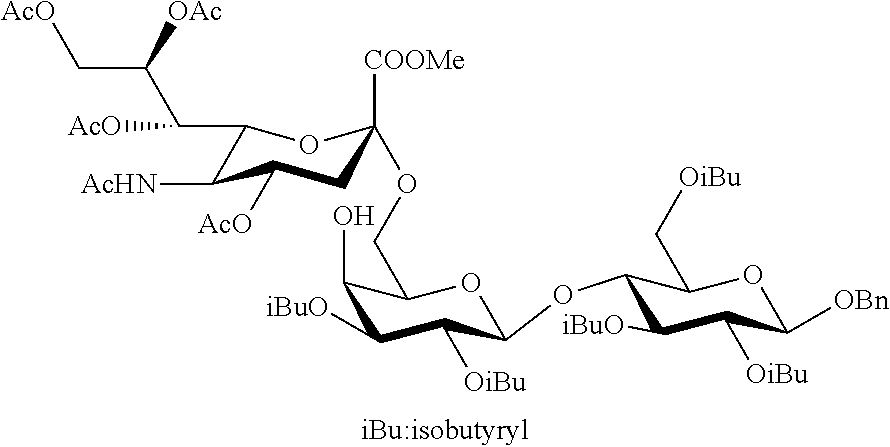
C1(C([AcO])C([OAc])C[AcO])C([AcHN])C([AcO])CC([COOMe])(OCC2C(O)C([iBuO])C([OiBu])C(OC3C([iBuO])C([OiBu])C([OBn])OC3C[OiBu])O2)O1
